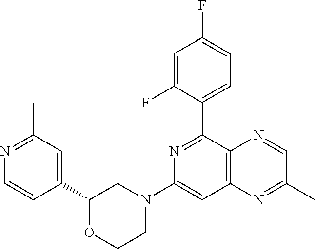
C1(C2=NC(N3CCOC(C4=CC(C)=NC=C4)C3)=CC3=C2N=CC(C)=N3)=CC=C(F)C=C1F
